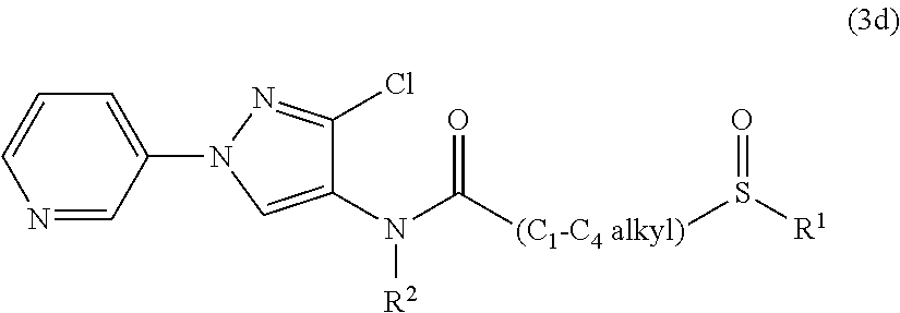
N1=CC(N2N=C(Cl)C(N(C([(C1-C4 alkyl)]S([R1])=O)=O)[R2])=C2)=CC=C1
